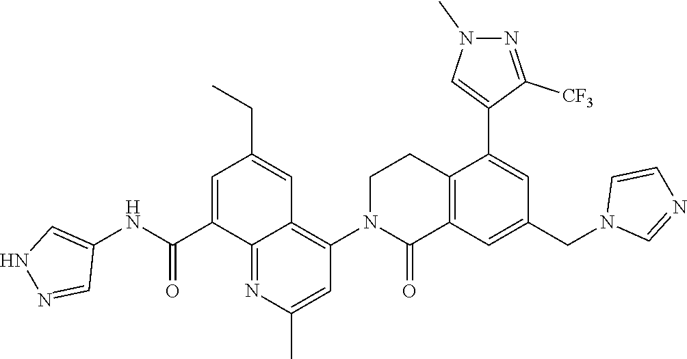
C12=C(C=C(CN3C=NC=C3)C=C1C1=CN(C)N=C1[CF3])C(=O)N(C1=C3C(=NC(C)=C1)C(C(NC1=CNN=C1)=O)=CC(CC)=C3)CC2
